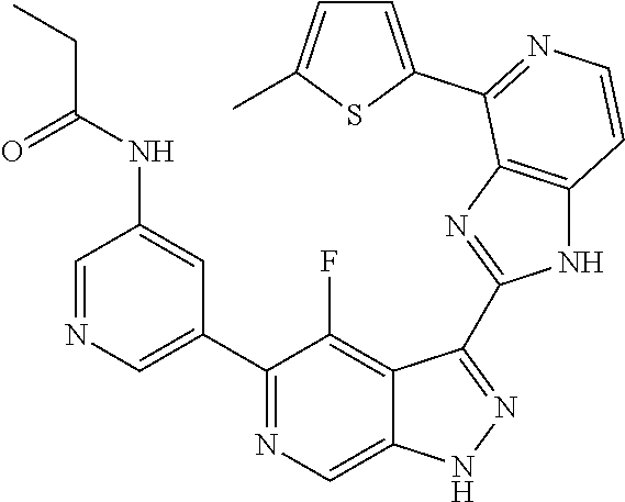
C1=NC=C(C2=NC=C3C(=C2F)C(C2=NC4=C(N2)C=CN=C4C2=CC=C(C)S2)=NN3)C=C1NC(CC)=O
